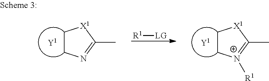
C1C[N+]([R1])=C(C)[X1]1.[R1][LG].C1CN=C(C)[X1]1
